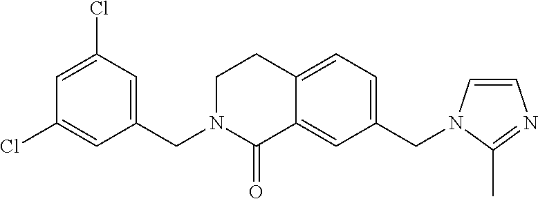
C1(CN2C=CN=C2C)=CC=C2C(=C1)C(=O)N(CC1=CC(Cl)=CC(Cl)=C1)CC2
